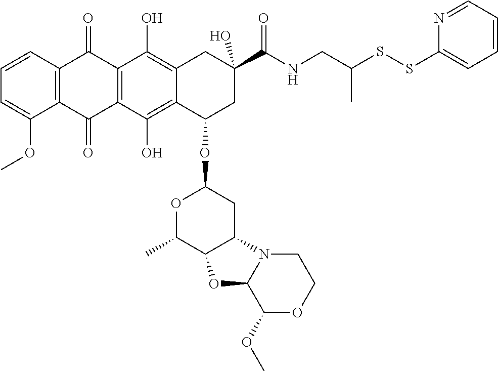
C1=CC2=C(C(OC)=C1)C(=O)C1=C(C2=O)C(O)=C2C(=C1O)C(OC1OC(C)C3C(C1)N1C(O3)C(OC)OCC1)CC(C(NCC(SSC1=CC=CC=N1)C)=O)(O)C2
